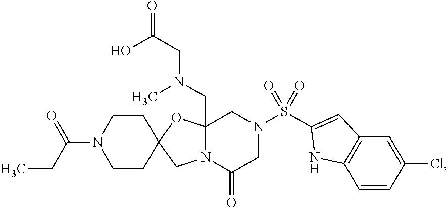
N12C(CN(C)CC(O)=O)(OC3(C1)CCN(C(=O)CC)CC3)CN(S(C1=CC3=C(C=CC(Cl)=C3)N1)(=O)=O)CC2=O
